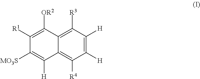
C12=C([R3])C([H])=C([H])C([R4])=C1C([H])=C([MO3S])C([R1])=C2[OR2]
